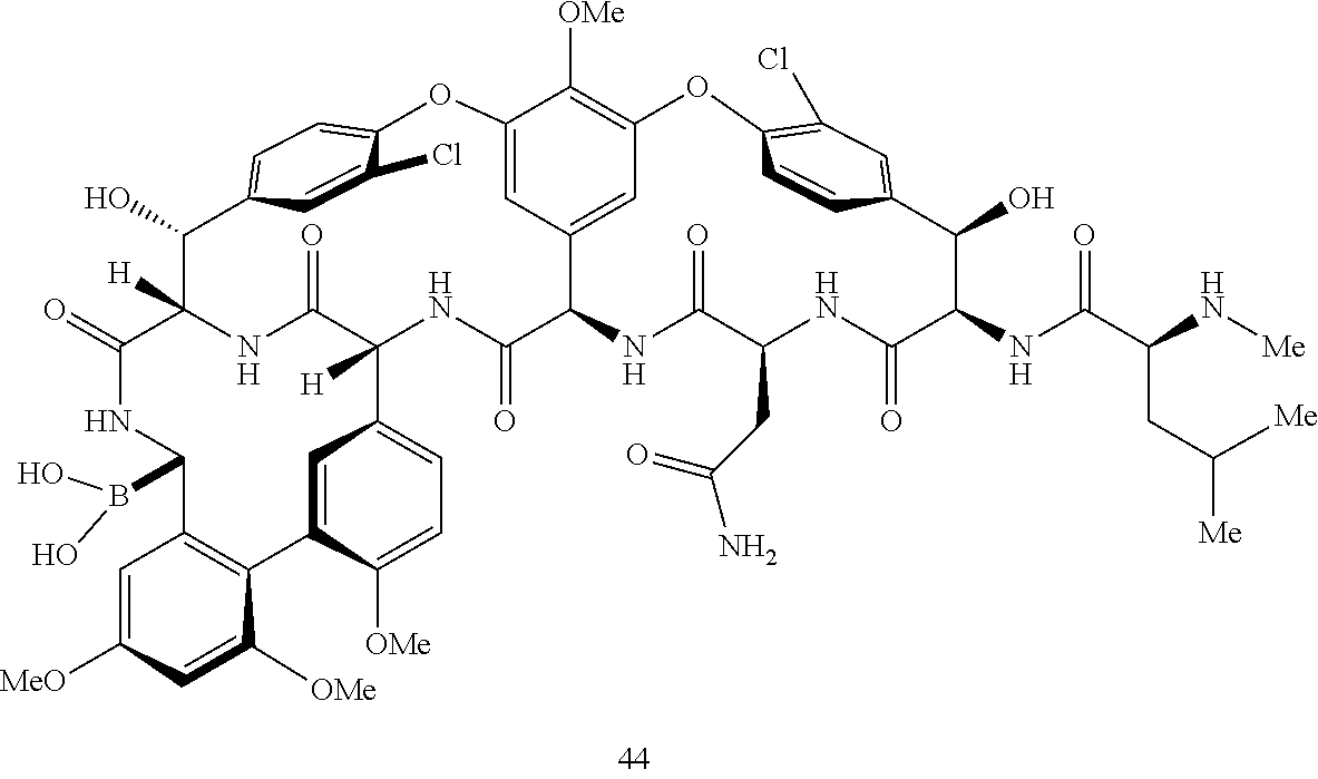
C1=C([MeO])C=C([OMe])C2=C1C(B(O)O)NC(=O)C1([H])C(O)C3=CC=C(C(Cl)=C3)OC3=CC4=CC(=C3[OMe])OC3=C(Cl)C=C(C(O)C(NC(C(CC([Me])[Me])N[Me])=O)C(=O)NC(CC(=O)N)C(=O)NC4C(=O)NC([H])(C(=O)N1)C1=CC=C([OMe])C2=C1)C=C3
